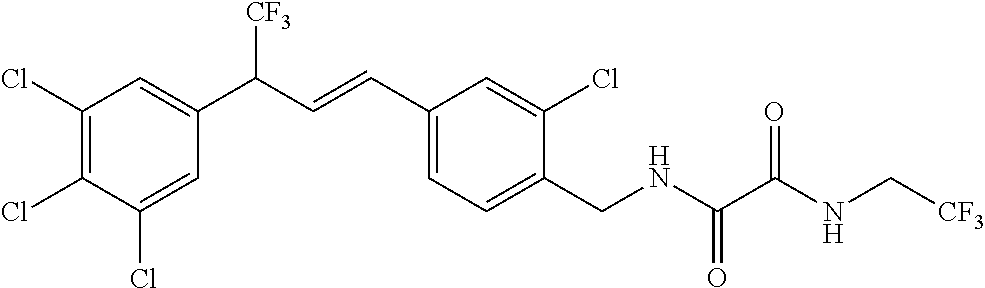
C1(Cl)=C(Cl)C(Cl)=CC(C([CF3])C=CC2=CC=C(CNC(C(NC[CF3])=O)=O)C(Cl)=C2)=C1
